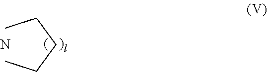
CCCCC.N
